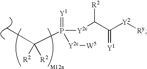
C(P([Y2c][W5])(=[Y1])[Y2c]C(C([Y2][Ry])=[Y1])[R2])(C)([R2])[R2]
